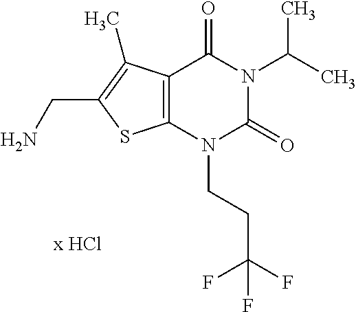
C12=C(N(CCC(F)(F)F)C(=O)N(C(C)C)C1=O)SC(CN)=C2C
